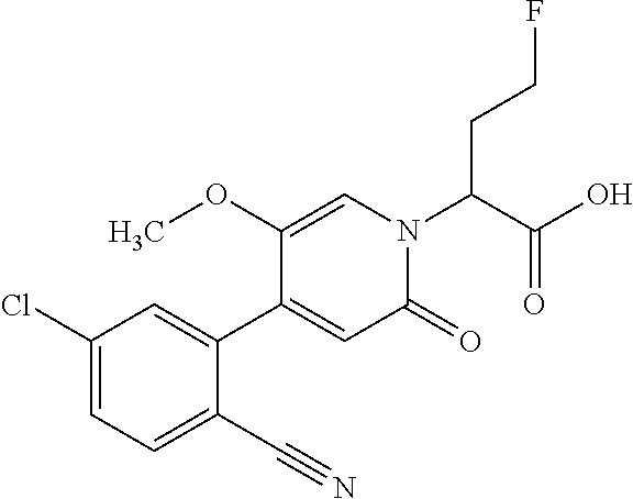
C(C(N1C=C(OC)C(C2=CC(Cl)=CC=C2C#N)=CC1=O)C(O)=O)CF
